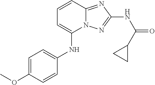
N(C1=CC=CC2=NC(NC(=O)C3CC3)=NN12)C1=CC=C(OC)C=C1
